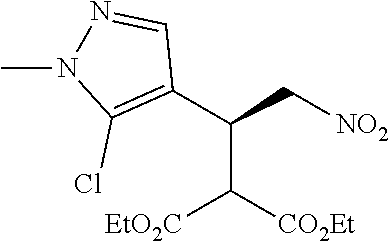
[NO2]CC(C1=C(Cl)N(C)N=C1)C([CO2Et])[EtO2C]
